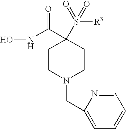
ONC(C1(S([R3])(=O)=O)CCN(CC2=CC=CC=N2)CC1)=O
